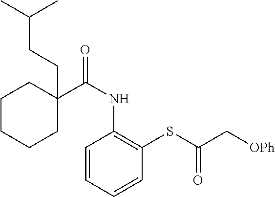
C1(C(NC2=C(SC(C[OPh])=O)C=CC=C2)=O)(CCC(C)C)CCCCC1
